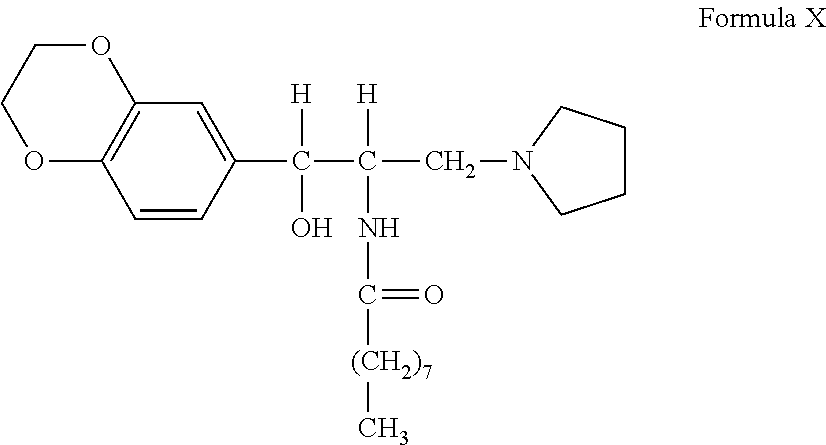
C1(C(C(CN2CCCC2)([H])NC([(CH2)7]C)=O)([H])O)=CC2=C(C=C1)OCCO2
